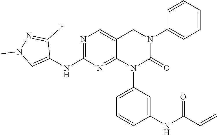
C1=CC(NC(C=C)=O)=CC(N2C(=O)N(C3=CC=CC=C3)CC3=CN=C(NC4=CN(C)N=C4F)N=C23)=C1
